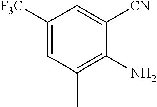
C1([F3C])=CC(C)=C(N)C([CN])=C1
